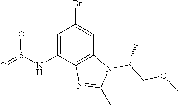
C1=C(NS(=O)(=O)C)C2=C(C=C1Br)N(C(COC)C)C(C)=N2
